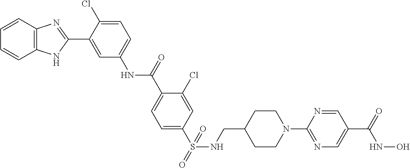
S(C1=CC=C(C(=O)NC2=CC=C(Cl)C(C3=NC4=C(N3)C=CC=C4)=C2)C(Cl)=C1)(=O)(=O)NCC1CCN(C2=NC=C(C(=O)NO)C=N2)CC1
